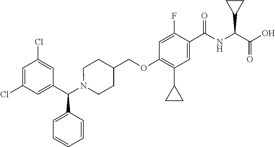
N1(C(C2=CC(Cl)=CC(Cl)=C2)C2=CC=CC=C2)CCC(COC2=C(C3CC3)C=C(C(NC(C(O)=O)C3CC3)=O)C(F)=C2)CC1
